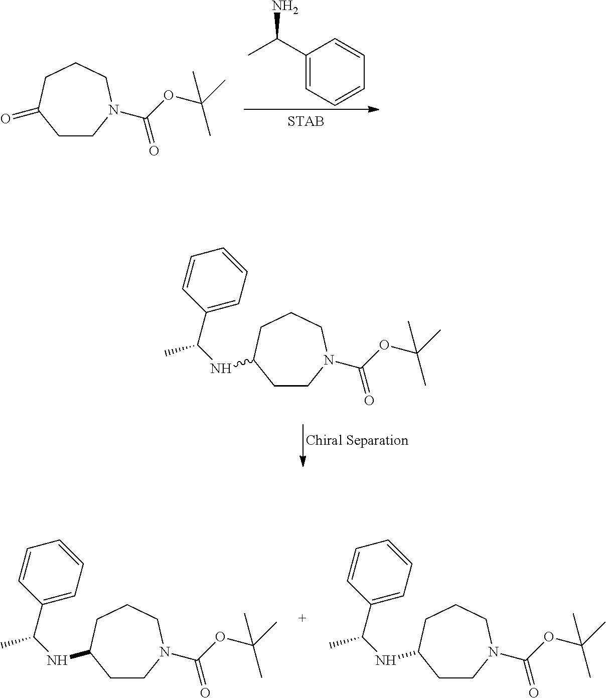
C1(C(C)N)=CC=CC=C1.C1CN(C(OC(C)(C)C)=O)CCCC1=O.C1CN(C(OC(C)(C)C)=O)CCCC1NC(C1=CC=CC=C1)C.C1CN(C(OC(C)(C)C)=O)CCCC1NC(C1=CC=CC=C1)C.C1CN(C(OC(C)(C)C)=O)CCCC1NC(C1=CC=CC=C1)C
